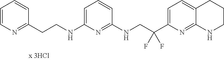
C1=CC=CC(CCNC2=CC=CC(NCC(C3=CC=C4C(=N3)NCCC4)(F)F)=N2)=N1
